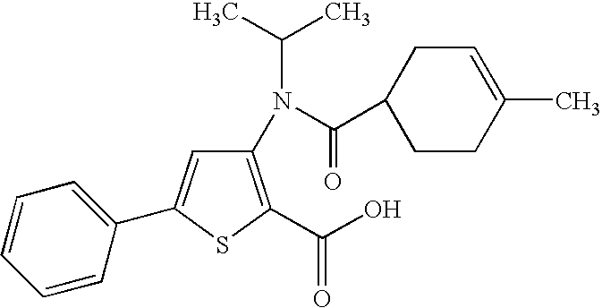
C1(N(C(C2CCC(C)=CC2)=O)C(C)C)=C(C(O)=O)SC(C2=CC=CC=C2)=C1
